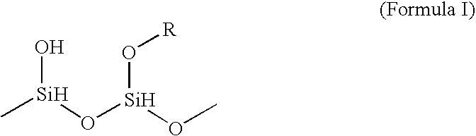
O[Si](O[Si](OC)O[R])C
